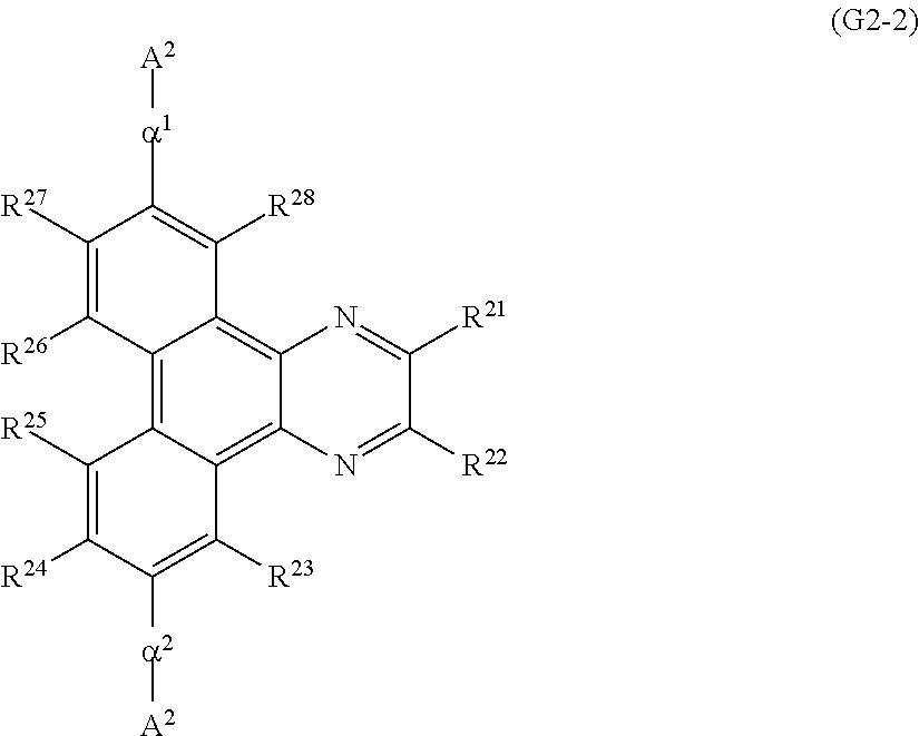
C12=C3C(=C4C(=C1C([R28])=C([a1][A2])C([R27])=C2[R26])N=C([R21])C([R22])=N4)C([R23])=C([a2][A2])C([R24])=C3[R25]
